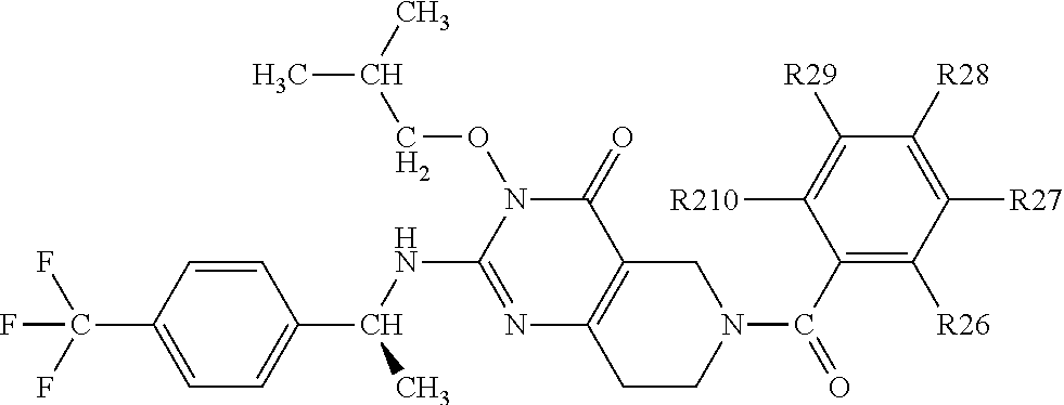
C1=C(C(C)NC2=NC3=C(C(=O)N2OCC(C)C)CN(C(=O)C2=C([R26])C([R27])=C([R28])C([R29])=C2[R210])CC3)C=CC(C(F)(F)F)=C1
